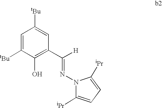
N1(N=C(C2=C(O)C([tBu])=CC([tBu])=C2)[H])C([iPr])=CC=C1[iPr]
